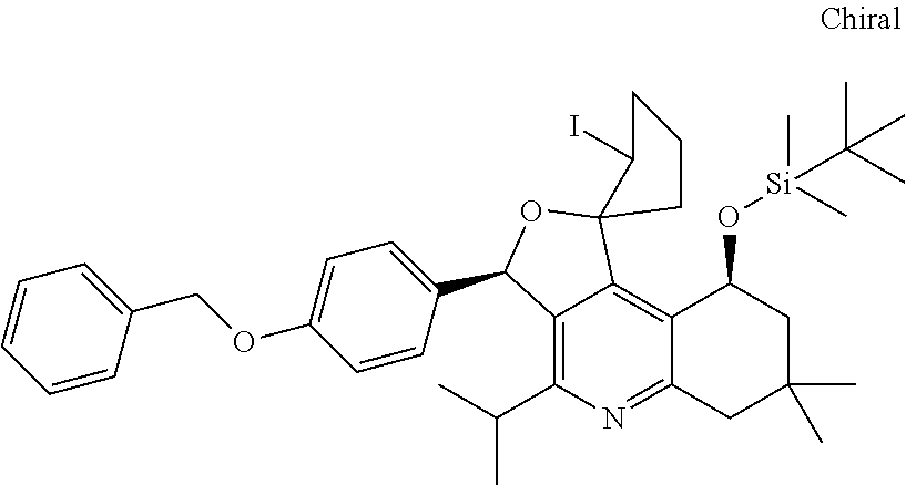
C12=C(C(C)C)N=C3C(=C1C1(OC2C2=CC=C(OCC4=CC=CC=C4)C=C2)C(I)CCC1)C(O[Si](C)(C)C(C)(C)C)CC(C)(C)C3
